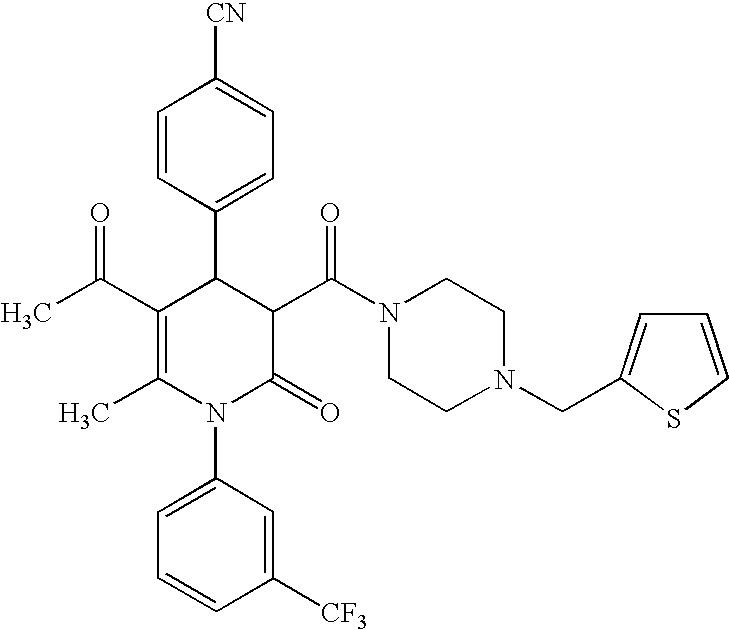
C1=CC(C2C(C(C)=O)=C(C)N(C3=CC=CC([CF3])=C3)C(=O)C2C(N2CCN(CC3=CC=CS3)CC2)=O)=CC=C1[CN]
